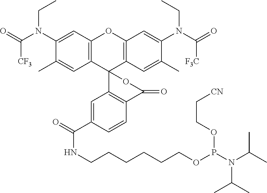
C12=C(C=C(N(C(=O)[CF3])CC)C(C)=C1)OC1=C(C23C2=C(C=CC(C(=O)NCCCCCCOP(N(C(C)C)C(C)C)OCC[CN])=C2)C(=O)O3)C=C(C)C(N(C(=O)[F3C])CC)=C1
